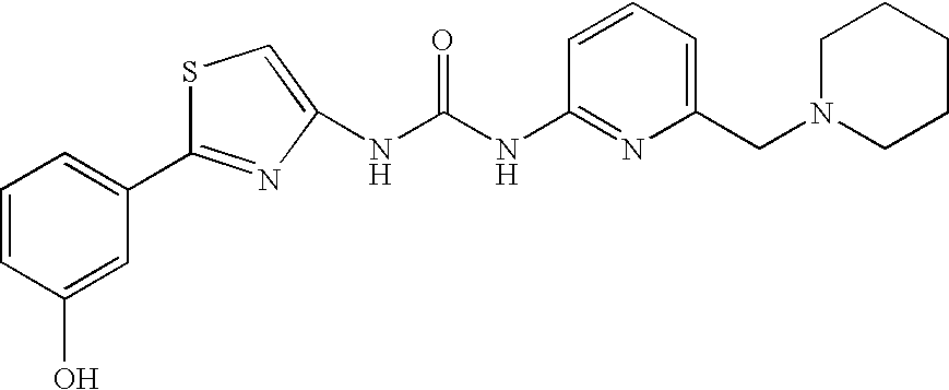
C1=CC=C(CN2CCCCC2)N=C1NC(NC1=CSC(C2=CC=CC(O)=C2)=N1)=O
